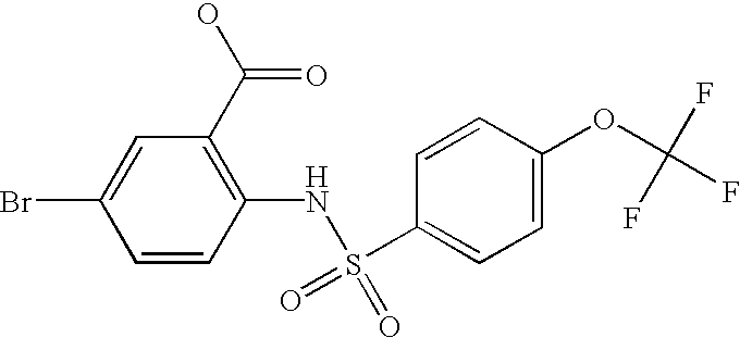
C1=CC(NS(C2=CC=C(OC(F)(F)F)C=C2)(=O)=O)=C(C(O)=O)C=C1Br
